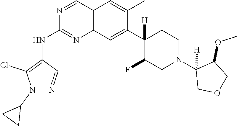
C12=C(C=C(C3([H])C(F)CN(C4([H])COCC4OC)CC3)C(C)=C1)N=C(NC1=C(Cl)N(C3CC3)N=C1)N=C2
